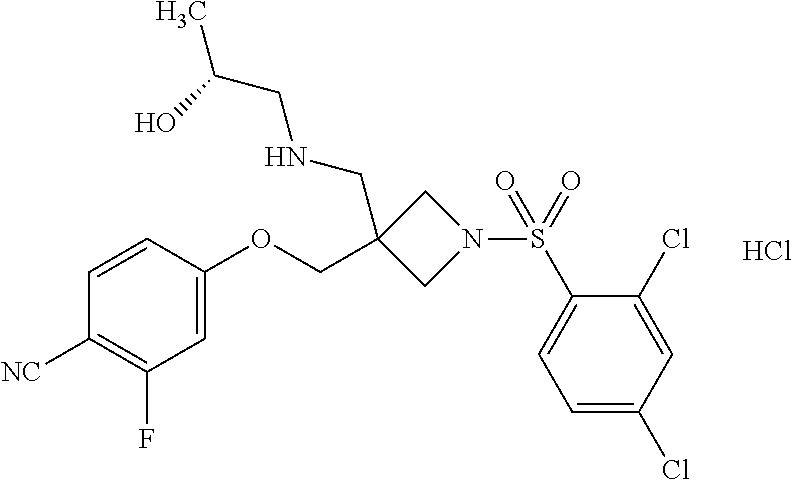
Cl.C1=CC(OCC2(CNCC(C)O)CN(S(C3=CC=C(Cl)C=C3Cl)(=O)=O)C2)=CC(F)=C1[NC]
